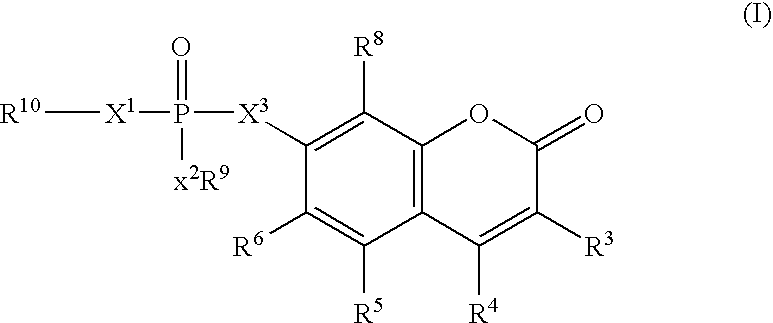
[R10][X1]P(=O)([x2R9])[X3]C1=C([R8])C2=C(C([R5])=C1[R6])C([R4])=C([R3])C(=O)O2
